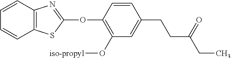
C1(OC2=NC3=C(S2)C=CC=C3)=C(O[iso-propyl])C=C(CCC(CC)=O)C=C1
